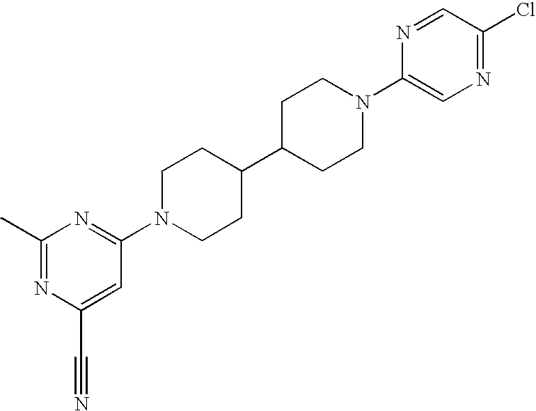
C1(C)=NC(C#N)=CC(N2CCC(C3CCN(C4=CN=C(Cl)C=N4)CC3)CC2)=N1
